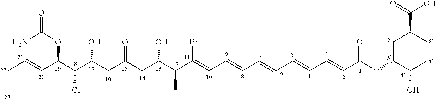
C(C=CC(C(C(CC(CC(C(C(=CC=CC=C(C=CC=CC(OC1CC(C(=O)O)CCC1O)=O)C)Br)C)O)=O)O)Cl)OC(=O)N)C
